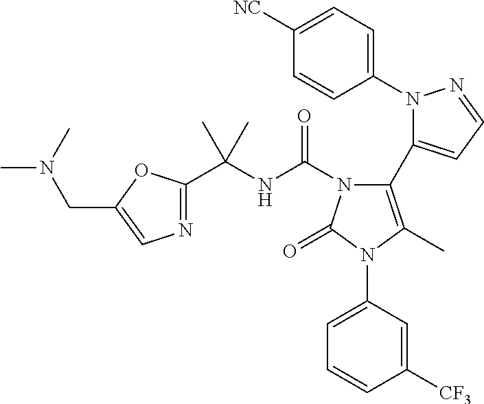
C1(N2N=CC=C2C2=C(C)N(C3=CC=CC([CF3])=C3)C(=O)N2C(NC(C2=NC=C(CN(C)C)O2)(C)C)=O)=CC=C([NC])C=C1
